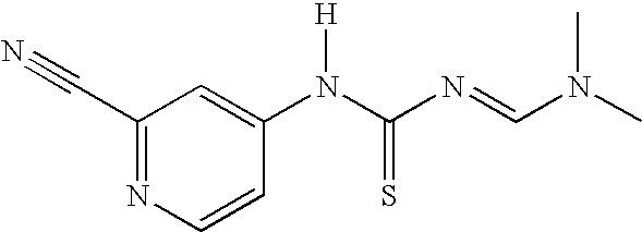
C1(C#N)=NC=CC(N(C(N=CN(C)C)=S)[H])=C1
